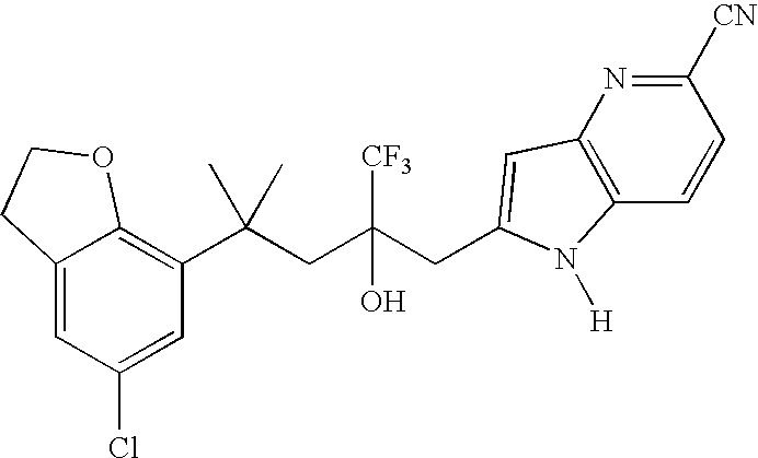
C12=CC(Cl)=CC(C(CC(CC3=CC4=C(C=CC([CN])=N4)N3[H])([CF3])O)(C)C)=C1OCC2
